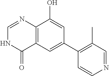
C12=C(C=C(C3=C(C)C=NC=C3)C=C1O)C(=O)NC=N2
